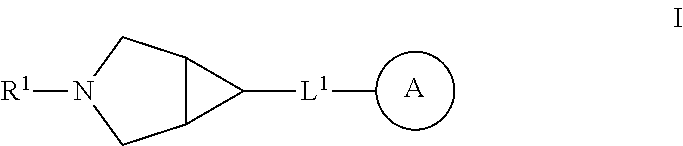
[A].C12C(CN([R1])C1)C2[L1]C
